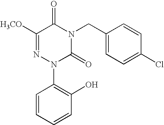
C1([H3CO])=NN(C2=C(O)C=CC=C2)C(=O)N(CC2=CC=C(Cl)C=C2)C1=O
